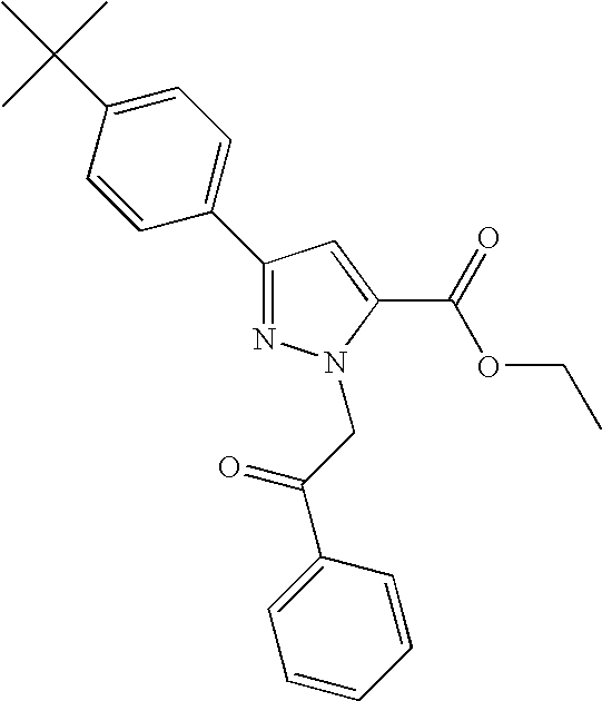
C1=CC(C(CN2N=C(C3=CC=C(C(C)(C)C)C=C3)C=C2C(OCC)=O)=O)=CC=C1
